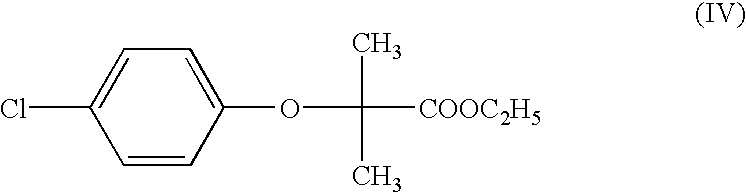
ClC1=CC=C(OC(C)([COOC2H5])C)C=C1
